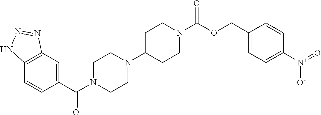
C12=C(C=C(C(N3CCN(C4CCN(C(OCC5=CC=C([N+](=O)[O-])C=C5)=O)CC4)CC3)=O)C=C1)N=NN2
